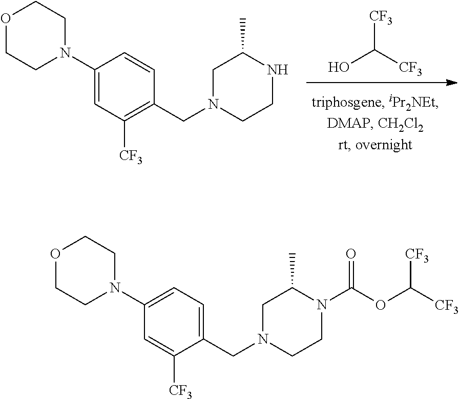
C1(N2CCOCC2)=CC([CF3])=C(CN2CCNC(C)C2)C=C1.[CF3]C([CF3])O.C1(N2CCOCC2)=CC=C(CN2CCN(C(OC([CF3])[CF3])=O)C(C)C2)C([CF3])=C1
